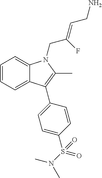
C1=CC=C2C(=C1)N(CC(=CCN)F)C(C)=C2C1=CC=C(S(=O)(=O)N(C)C)C=C1
